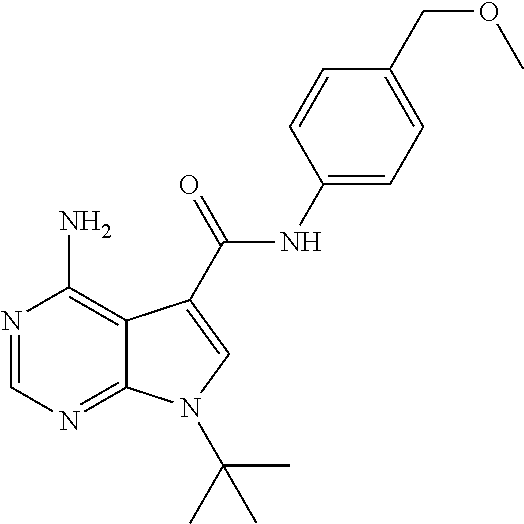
N1=CN=C2C(=C1N)C(C(NC1=CC=C(COC)C=C1)=O)=CN2C(C)(C)C
